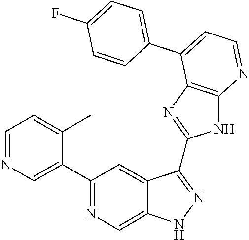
C1=NC=C(C2=NC=C3C(=C2)C(C2=NC4=C(N2)N=CC=C4C2=CC=C(F)C=C2)=NN3)C(C)=C1
